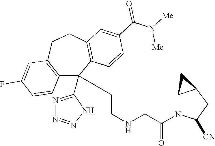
C1(F)=CC2=C(C=C1)C(C1=NN=NN1)(CCNCC(N1C([CN])CC3C1C3)=O)C1=C(CC2)C=C(C(N([Me])[Me])=O)C=C1
